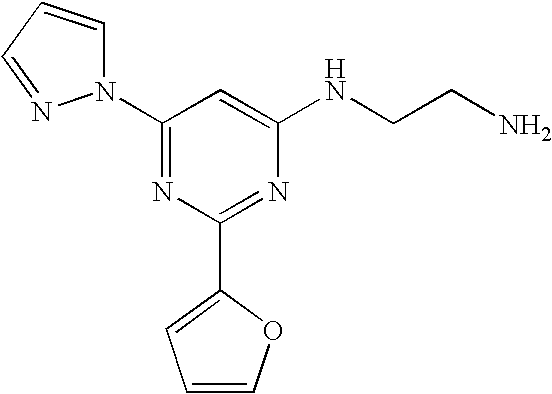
C1(N2C=CC=N2)=NC(C2=CC=CO2)=NC(NCCN)=C1
